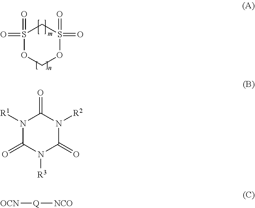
S1(=O)(=O)OCOS(=O)(=O)C1.N1([R1])C(=O)N([R3])C(=O)N([R2])C1=O.[OCN][Q][NCO]
